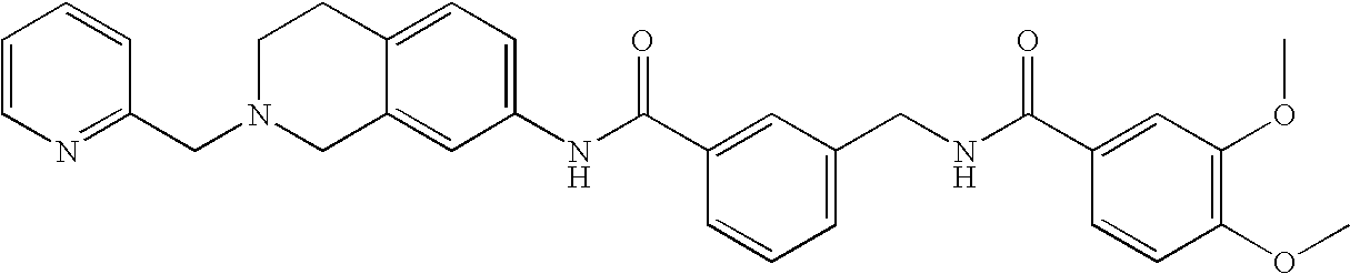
C12=CC(NC(C3=CC(CNC(C4=CC(OC)=C(OC)C=C4)=O)=CC=C3)=O)=CC=C1CCN(CC1=NC=CC=C1)C2
